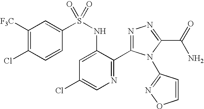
C1([F3C])=C(Cl)C=CC(S(NC2=CC(Cl)=CN=C2C2=NN=C(C(=O)N)N2C2=NOC=C2)(=O)=O)=C1
